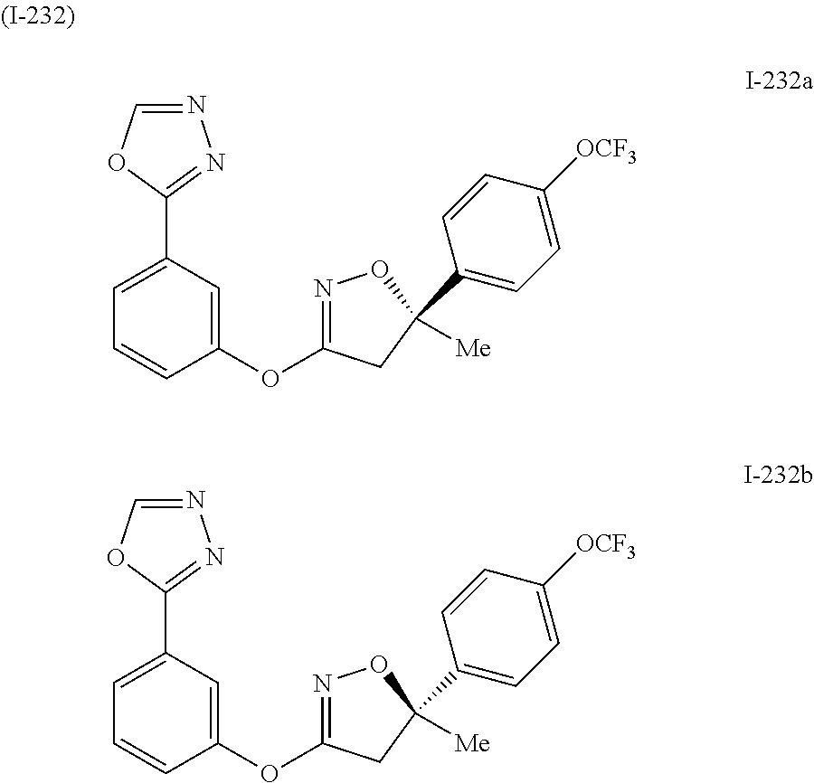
C1=CC(OC2=NOC(C3=CC=C([OCF3])C=C3)([Me])C2)=CC(C2=NN=CO2)=C1.C1=CC(OC2=NOC(C3=CC=C([OCF3])C=C3)([Me])C2)=CC(C2=NN=CO2)=C1
